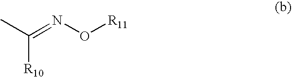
C(=NO[R11])(C)[R10]
